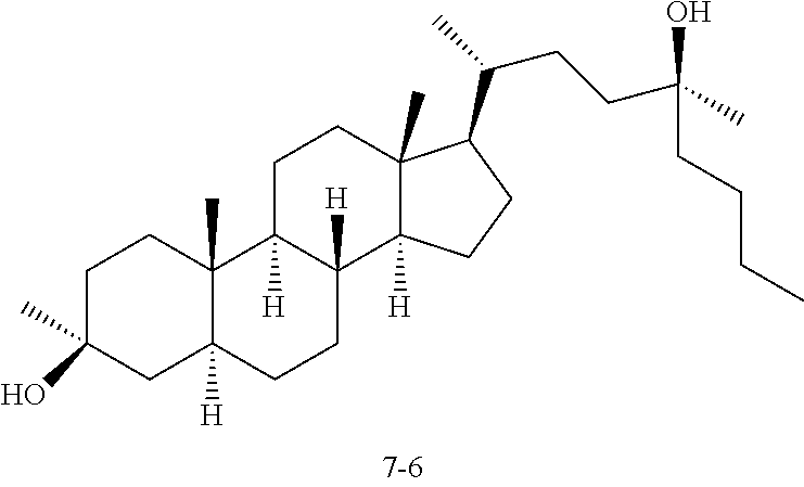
C1C(C)(O)CC2([H])C(C)(C1)C1([H])C([H])(CC2)C2([H])C(C)(CC1)C(C(CCC(C)(CCCC)O)C)CC2
